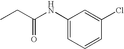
CCC(NC1=CC=CC(Cl)=C1)=O
